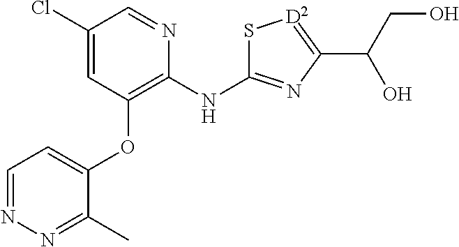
ClC1=CC(OC2=CC=NN=C2C)=C(NC2=NC(C(CO)O)=[D2]S2)N=C1
